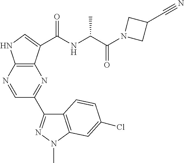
C1(C2=NN(C)C3=C2C=CC(Cl)=C3)=NC2=C(NC=C2C(NC(C(=O)N2CC(C#N)C2)C)=O)N=C1
